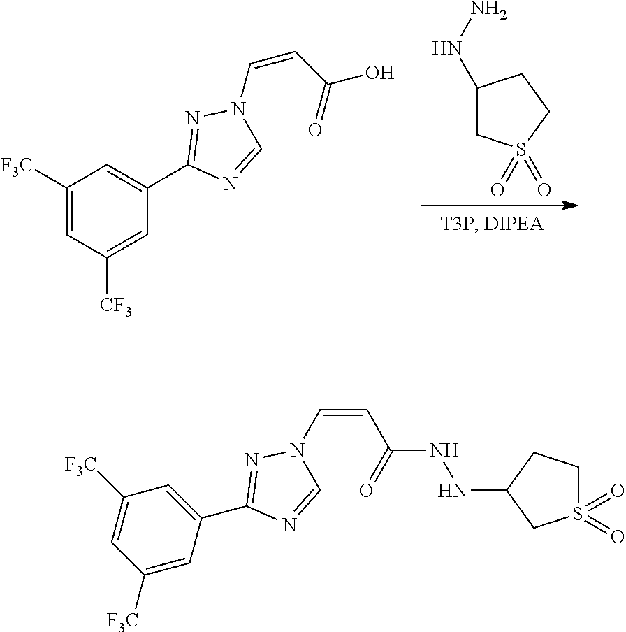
C1([F3C])=CC([CF3])=CC(C2=NN(C=CC(=O)O)C=N2)=C1.C1(NN)CS(=O)(=O)CC1.N1=CN(C=CC(=O)NNC2CS(=O)(=O)CC2)N=C1C1=CC([F3C])=CC([F3C])=C1
